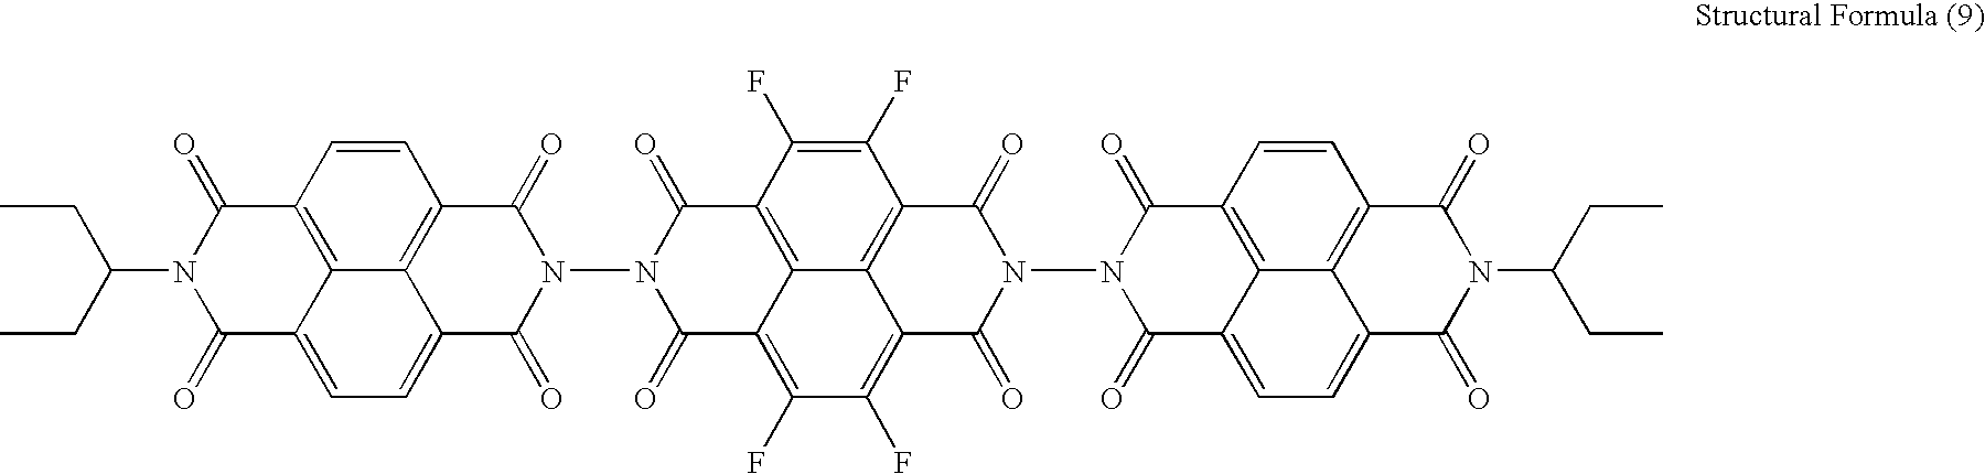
C1=CC2=C3C4=C1C(=O)N(N1C(=O)C5=C(F)C(F)=C6C7=C(C(F)=C(F)C(=C57)C1=O)C(=O)N(N1C(=O)C5=CC=C7C8=C(C=CC(=C58)C1=O)C(=O)N(C(CC)CC)C7=O)C6=O)C(=O)C4=CC=C3C(=O)N(C(CC)CC)C2=O
